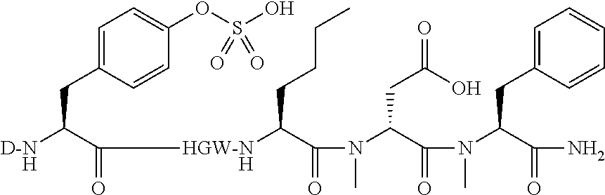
C1=C(CC([D-NH])C(=O)[HGW-NH]C(C(=O)N(C(C(N(C)C(C(=O)N)CC2=CC=CC=C2)=O)CC(O)=O)C)CCCC)C=CC(OS(O)(=O)=O)=C1
